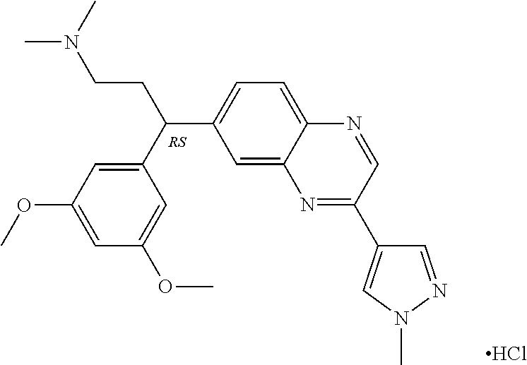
Cl.C1(C(CCN(C)C)C2=CC=C3C(=C2)N=C(C2=CN(C)N=C2)C=N3)=CC(OC)=CC(OC)=C1
